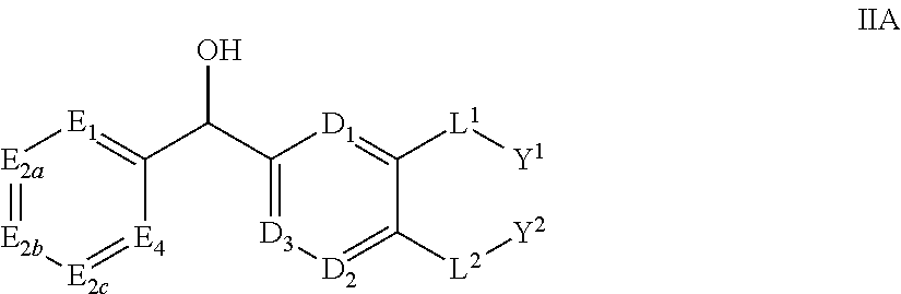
C(C1=[D3][D2]=C([L2][Y2])C([L1][Y1])=[D1]1)(C1=[E1][E2a]=[E2b][E2c]=[E4]1)O
